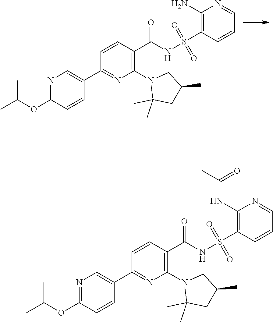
N1(C2=C(C(=O)NS(=O)(C3=C(N)N=CC=C3)=O)C=CC(C3=CN=C(OC(C)C)C=C3)=N2)C(C)(C)CC(C)C1.N1(C2=C(C(=O)NS(=O)(C3=C(NC(C)=O)N=CC=C3)=O)C=CC(C3=CN=C(OC(C)C)C=C3)=N2)C(C)(C)CC(C)C1
